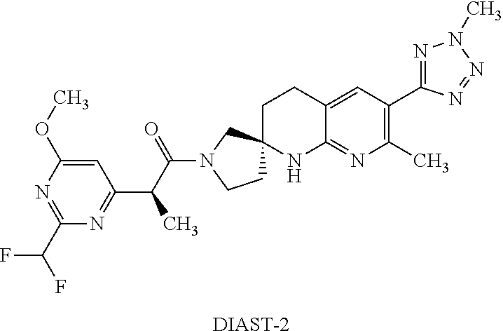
C1CN(C(C(C2=NC(C(F)F)=NC(OC)=C2)C)=O)CC12CCC1=CC(C3=NN(C)N=N3)=C(C)N=C1N2.[DIAST-2]
